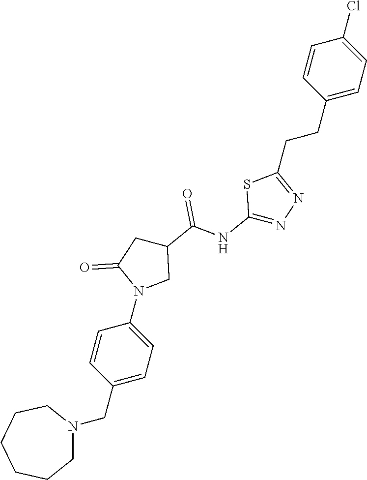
C1=CC(CCC2=NN=C(NC(C3CC(=O)N(C4=CC=C(CN5CCCCCC5)C=C4)C3)=O)S2)=CC=C1Cl
